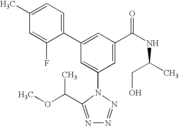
C1(C2=CC(C(NC(C)CO)=O)=CC(N3C(C(C)OC)=NN=N3)=C2)=CC=C(C)C=C1F
